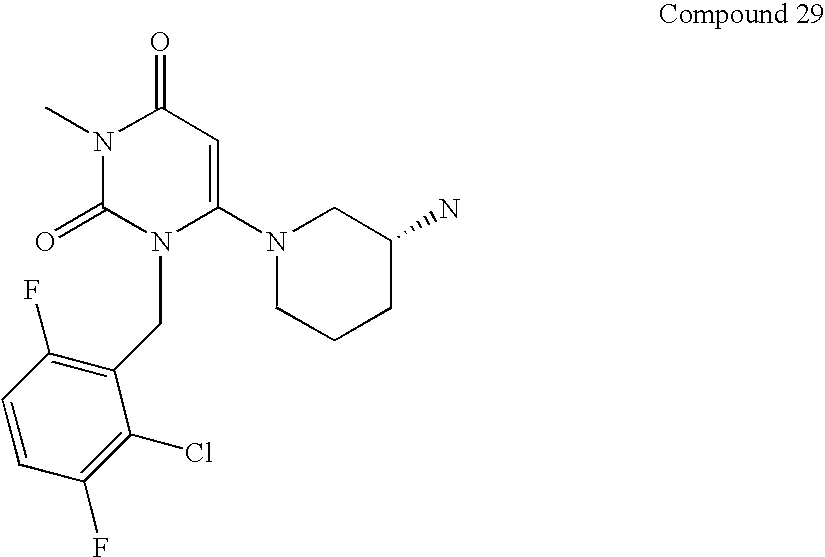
N1(C)C(=O)N(CC2=C(F)C=CC(F)=C2Cl)C(N2CCCC(N)C2)=CC1=O
